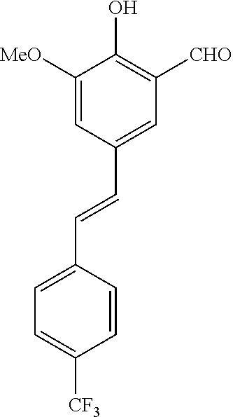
C1([MeO])=CC(C=CC2=CC=C([CF3])C=C2)=CC([CHO])=C1O
